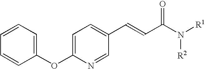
C1=CC=CC(OC2=CC=C(C=CC(N([R1])[R2])=O)C=N2)=C1
